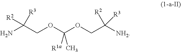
NC(COC(OCC([NH2])([R2])[R3])([R1a])C)([R3])[R2]
